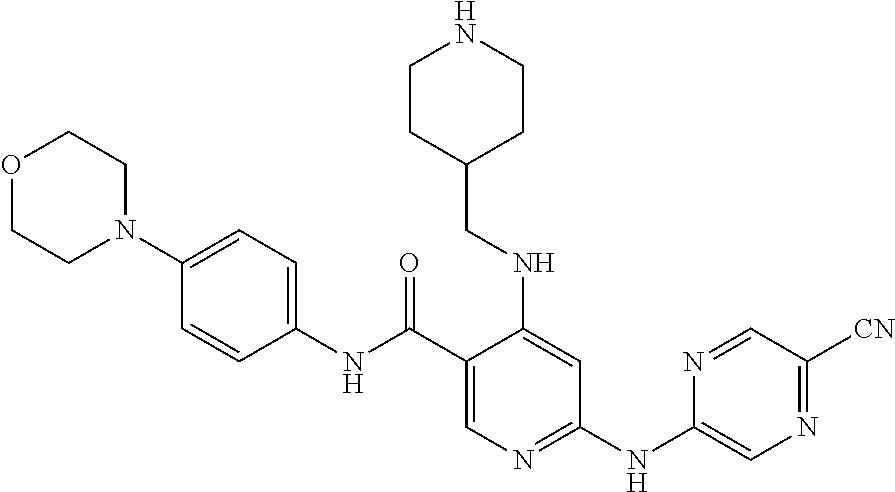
C1(C(NC2=CC=C(N3CCOCC3)C=C2)=O)=CN=C(NC2=CN=C([CN])C=N2)C=C1NCC1CCNCC1
